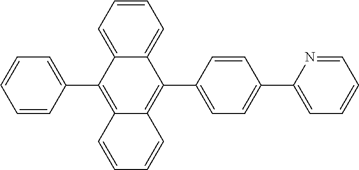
C1=CC=C2C(=C1)C(C1=CC=C(C3=CC=CC=N3)C=C1)=C1C(=C2C2=CC=CC=C2)C=CC=C1
